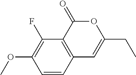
C1=CC2=C(C(F)=C1OC)C(=O)OC(CC)=C2
